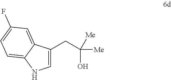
C1=C(CC([Me])(O)[Me])C2=CC(F)=CC=C2N1
